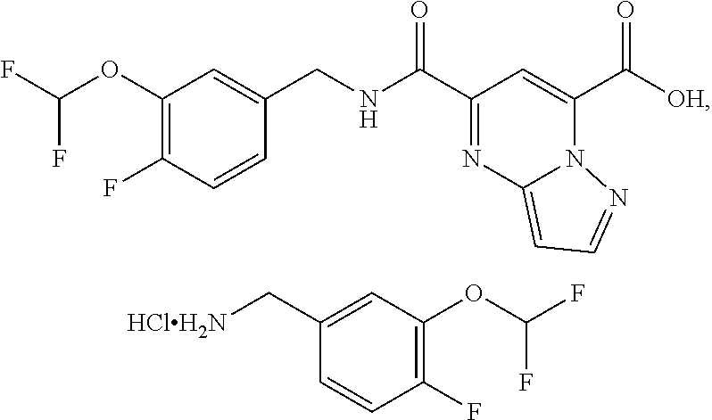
C1(OC(F)F)=C(F)C=CC(CNC(C2=NC3=CC=NN3C(C([OH])=O)=C2)=O)=C1.C1(C[HClH2N])=CC(OC(F)F)=C(F)C=C1
